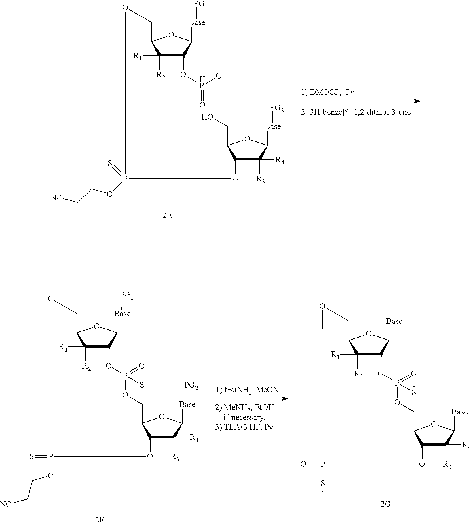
C1([R1])([R2])C(O[HP](=O)O)C([Base][PG1])OC1COP(OC1C([R3])([R4])C([Base][PG2])OC1CO)(OCC[NC])=S.C1([R1])([R2])C2C([Base])OC1COP(=O)(S)OC1C([R3])([R4])C([Base])OC1COP(S)(=O)O2.C1([R1])([R2])C2C([Base][PG1])OC1COP(=S)(OCC[NC])OC1C([R3])([R4])C([Base][PG2])OC1COP(S)(=O)O2
